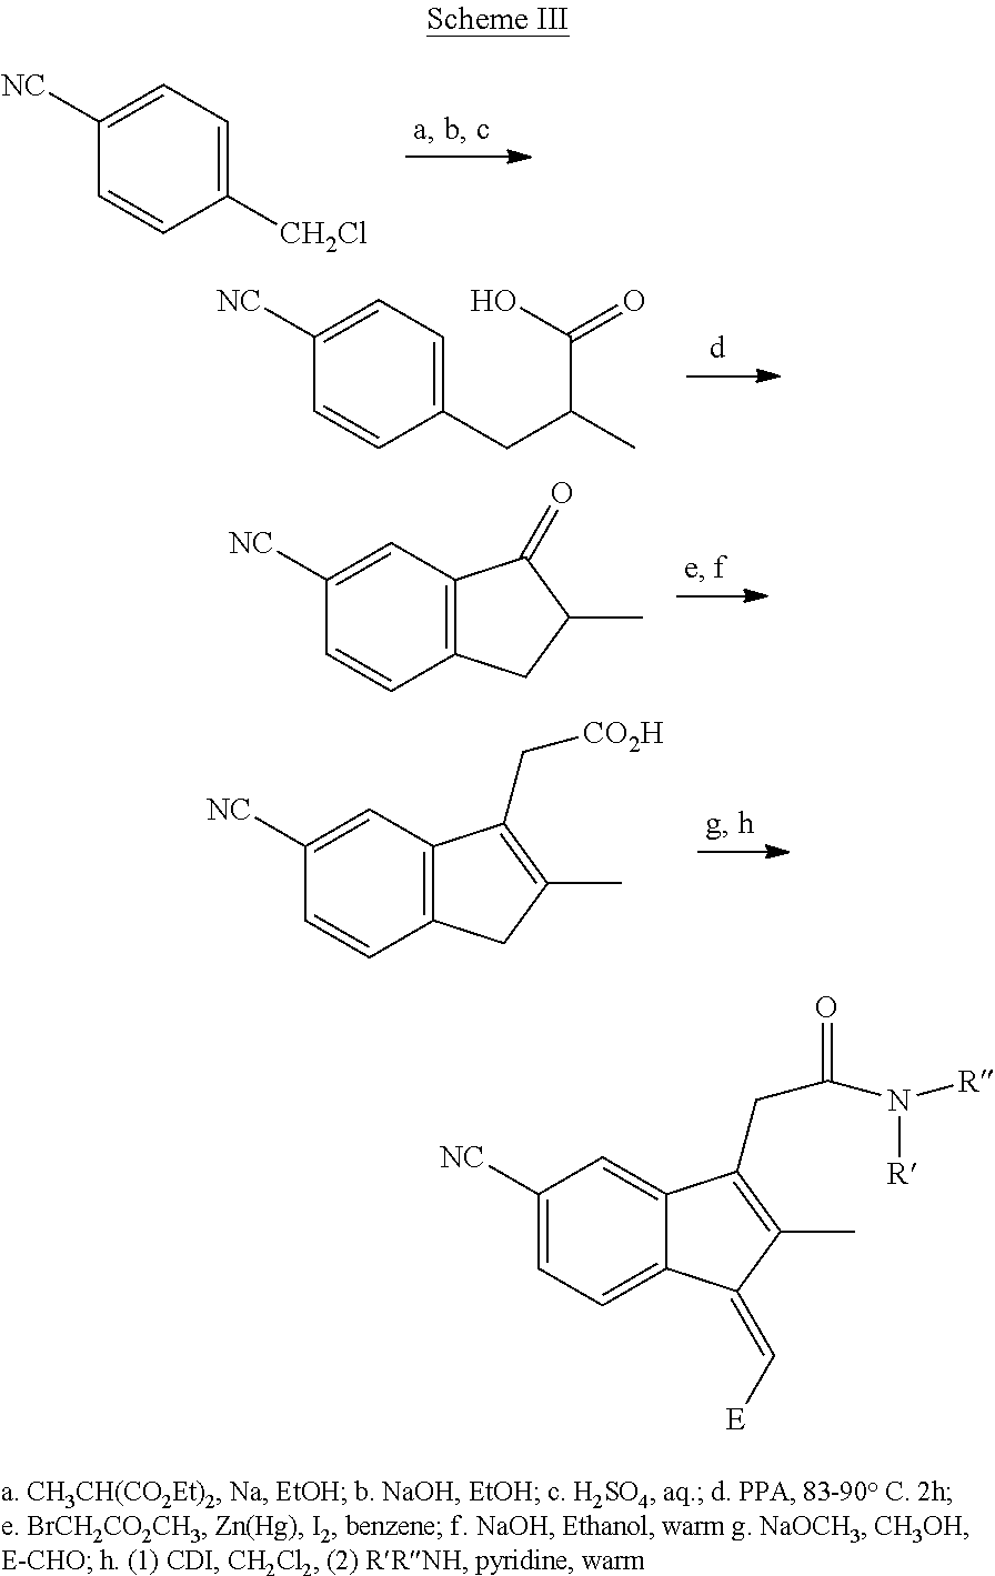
C1([NC])=CC=C([CH2Cl])C=C1.C1([NC])=CC=C(CC(C)C(O)=O)C=C1.C1([NC])=CC2=C(C=C1)CC(C)C2=O.C1([NC])=CC2=C(C=C1)CC(C)=C2C[CO2H].C1([NC])=CC=C2C(=C1)C(CC(=O)N([R])[R])=C(C)C2=C[E]
